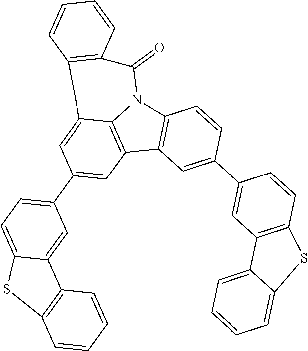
C12=C(C3=C4N1C(=O)C1=C(C4=CC(C4=CC=C5C(=C4)C4=C(C=CC=C4)S5)=C3)C=CC=C1)C=C(C1=CC3=C(C=C1)SC1=CC=CC=C31)C=C2
